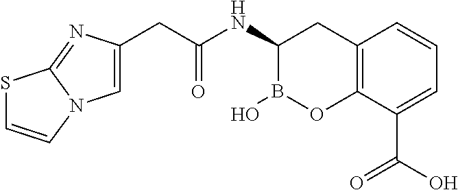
C12=C(C(C(=O)O)=CC=C1)OB(O)C(NC(=O)CC1=CN3C(=N1)SC=C3)C2
